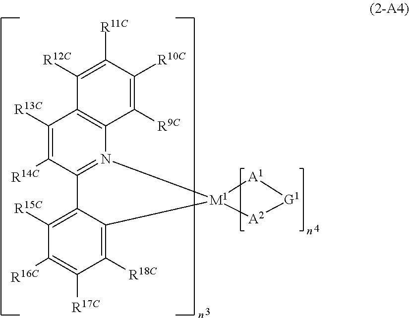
C1([R12C])=C([R11C])C([R10C])=C([R9C])C2=C1C([R13C])=C([R14C])C1=N2[M1]2(C3=C([R18C])C([R17C])=C([R16C])C([R15C])=C13)[A1][G1][A2]2
